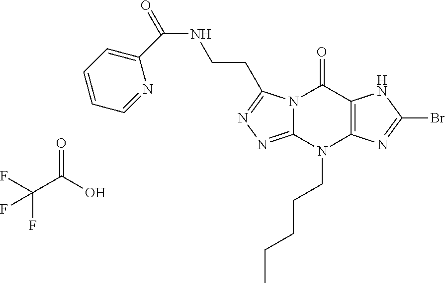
N12C(=NN=C1CCNC(C1=CC=CC=N1)=O)N(CCCCC)C1=C(C2=O)NC(Br)=N1.C(C(O)=O)(F)(F)F
